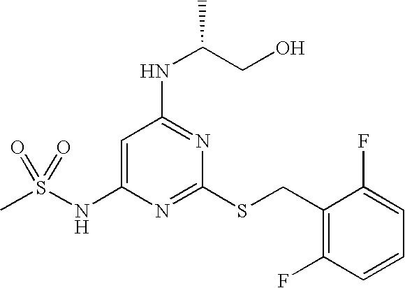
C1=C(NS(C)(=O)=O)N=C(SCC2=C(F)C=CC=C2F)N=C1NC(CO)C
